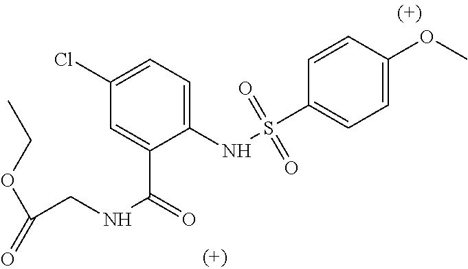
C1=C(Cl)C=C(C(=O)NCC(OCC)=O)C(NS(C2=CC=C(OC)C=C2)(=O)=O)=C1
